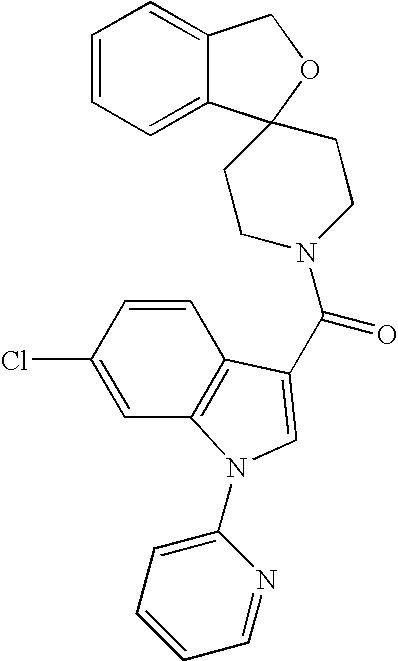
C1=CC=C2C(=C1)COC21CCN(C(=O)C2=CN(C3=CC=CC=N3)C3=C2C=CC(Cl)=C3)CC1
